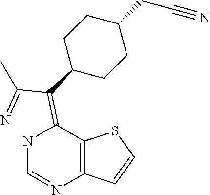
N1C=NC2=C(C1=C(C(=N)C)C1CCC(CC#N)CC1)SC=C2
